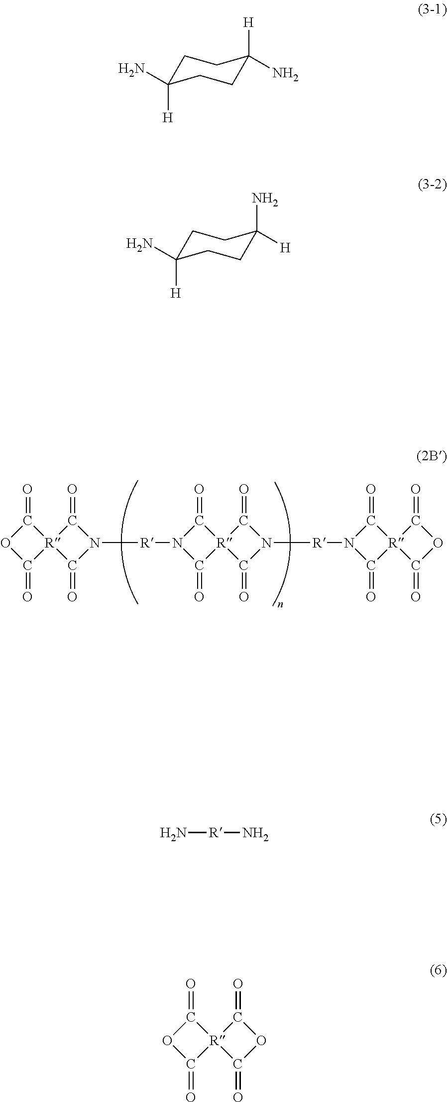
C1(=O)OC(=O)[R]12C(=O)N([R]N1C(=O)[R]3(C1=O)C(=O)N([R]N1C(=O)[R]4(C1=O)C(=O)OC4=O)C3=O)C2=O.C1C([H])(N)CCC([H])(N)C1.C1C([H])(N)CCC(N)([H])C1.N[R]N.O1C(=O)[R]2(C1=O)C(=O)OC2=O
